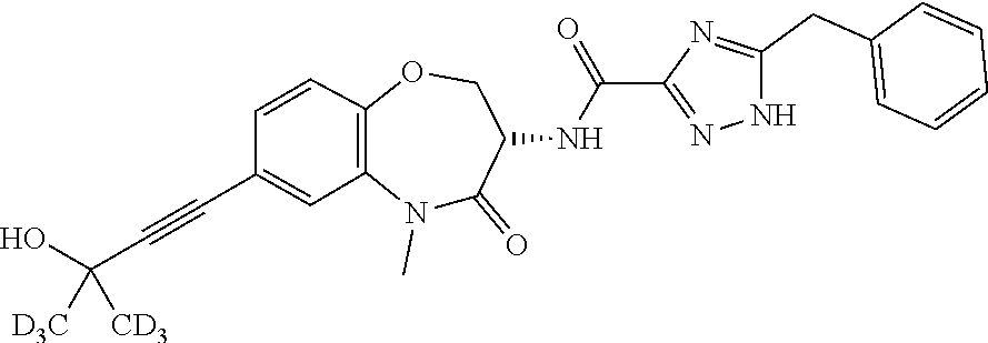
C1=CC2=C(N(C)C(=O)C(NC(C3=NNC(CC4=CC=CC=C4)=N3)=O)CO2)C=C1C#CC(O)([D3C])[CD3]
